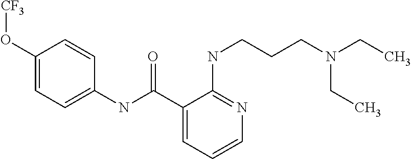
C1(O[CF3])=CC=C(NC(=O)C2=CC=CN=C2NCCCN(CC)CC)C=C1
